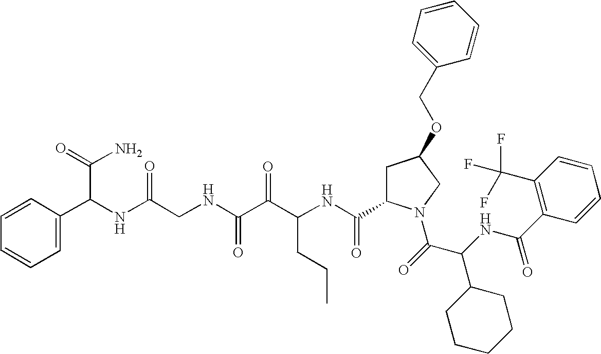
C1(C(NC(C(=O)N2CC(OCC3=CC=CC=C3)CC2C(NC(C(C(NCC(NC(C(N)=O)C2=CC=CC=C2)=O)=O)=O)CCC)=O)C2CCCCC2)=O)=C(C(F)(F)F)C=CC=C1
